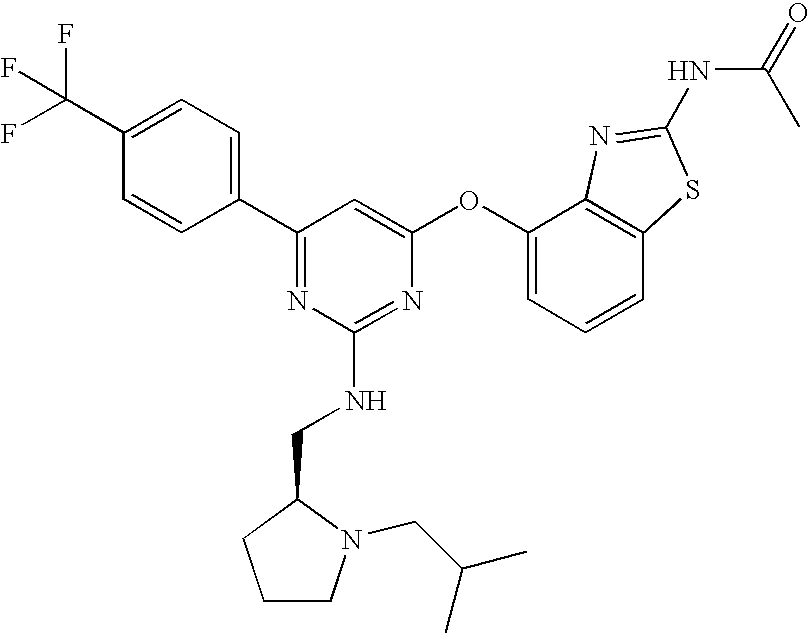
C1(C(F)(F)F)=CC=C(C2=NC(NCC3CCCN3CC(C)C)=NC(OC3=CC=CC4=C3N=C(NC(C)=O)S4)=C2)C=C1
